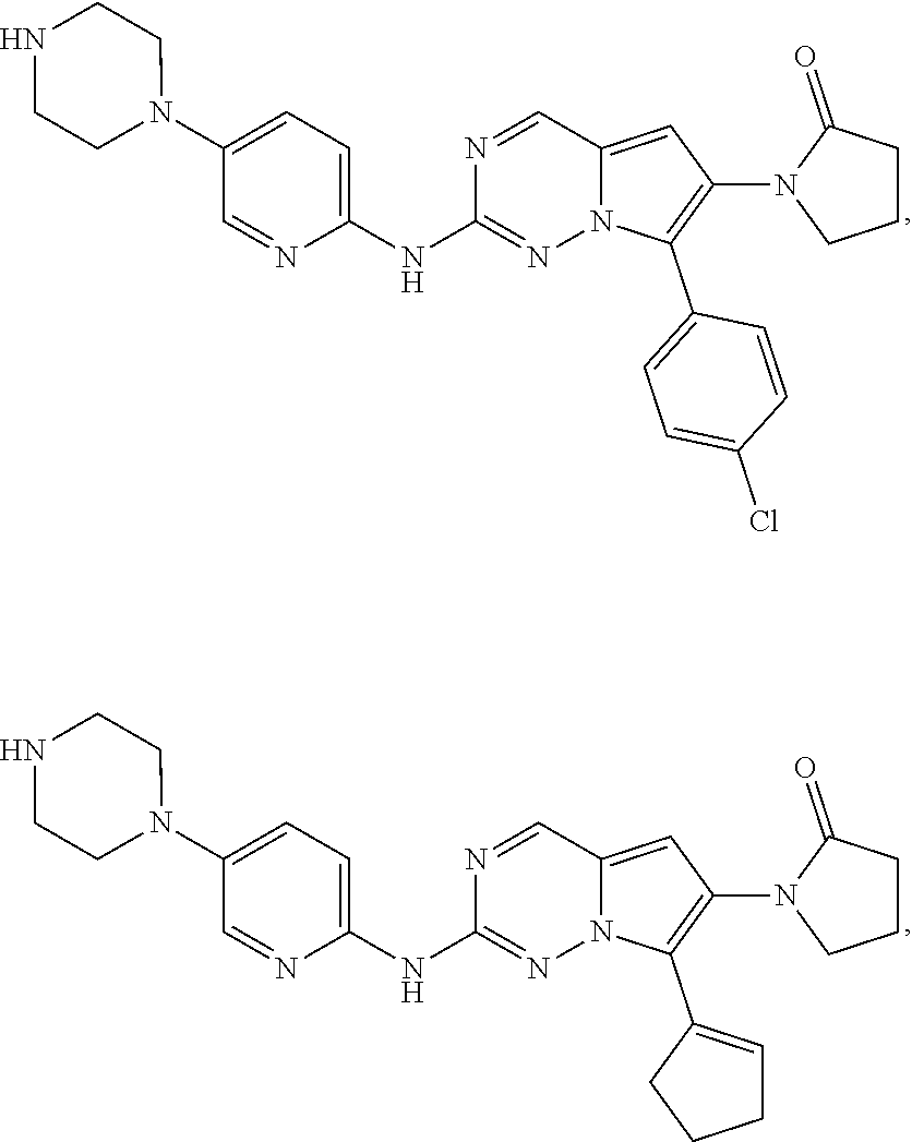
C1(N2CCNCC2)=CC=C(NC2=NN3C(=CC(N4CCCC4=O)=C3C3=CC=C(Cl)C=C3)C=N2)N=C1.C1(N2CCNCC2)=CC=C(NC2=NN3C(=CC(N4CCCC4=O)=C3C3=CCCC3)C=N2)N=C1
